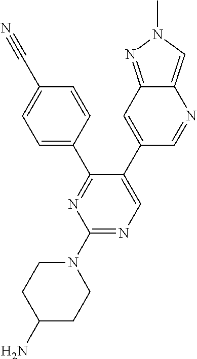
C1=C(C2=NC(N3CCC(N)CC3)=NC=C2C2=CC3=NN(C)C=C3N=C2)C=CC(C#N)=C1
